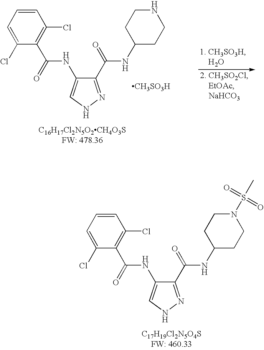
C1(C(=O)NC2CCN(S(C)(=O)=O)CC2)=NNC=C1NC(C1=C(Cl)C=CC=C1Cl)=O.C1(C(=O)NC2CCNCC2)=NNC=C1NC(C1=C(Cl)C=CC=C1Cl)=O.[CH3SO3H]
